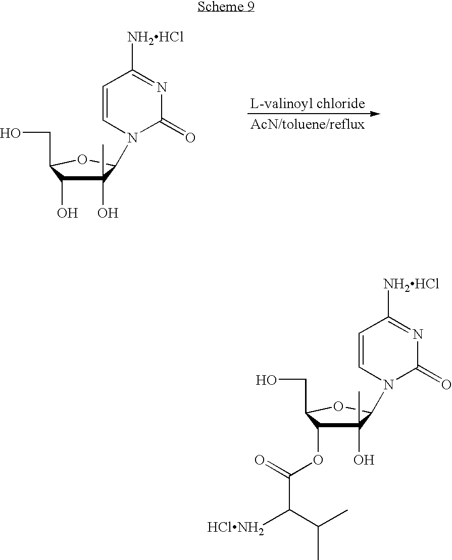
C1(C)(O)C(O)C(CO)OC1N1C(=O)N=C([NH2HCl])C=C1.C1(C)(O)C(OC(=O)C(C(C)C)[HClNH2])C(CO)OC1N1C(=O)N=C([NH2HCl])C=C1
